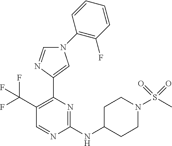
C1=NC(NC2CCN(S(C)(=O)=O)CC2)=NC(C2=CN(C3=C(F)C=CC=C3)C=N2)=C1C(F)(F)F
